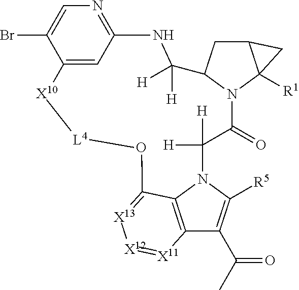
C12=C3N(C([R5])=C1C(C)=O)C([H])([H])C(=O)N1C(CC4C1([R1])C4)C([H])([H])NC1=NC=C(Br)C(=C1)[X10][L4]OC3=[X13][X12]=[X11]2
